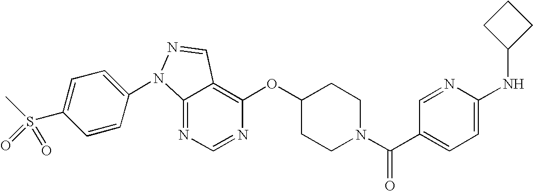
C12=NC=NC(OC3CCN(C(C4=CC=C(NC5CCC5)N=C4)=O)CC3)=C1C=NN2C1=CC=C(S(C)(=O)=O)C=C1
